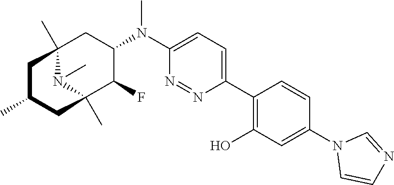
C1(C2=C(O)C=C(N3C=CN=C3)C=C2)=CC=C(N(C2CC3(C)N(C)C(C)(C2F)CC(C)C3)C)N=N1
